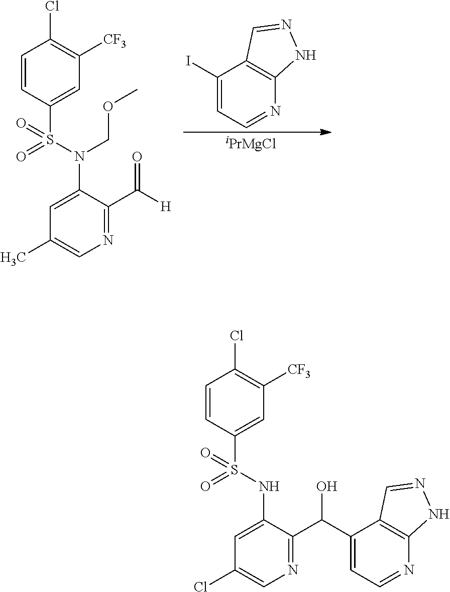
O=S(N(COC)C1=CC(C)=CN=C1C([H])=O)(C1=CC([CF3])=C(Cl)C=C1)=O.[iPrMgCl].C1(I)=CC=NC2=C1C=NN2.C1=CC(S(NC2=CC(Cl)=CN=C2C(C2=CC=NC3=C2C=NN3)O)(=O)=O)=CC([CF3])=C1Cl
